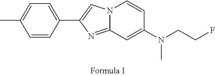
N12C(=NC(C3=CC=C(C)C=C3)=C1)C=C(N(CCF)C)C=C2
